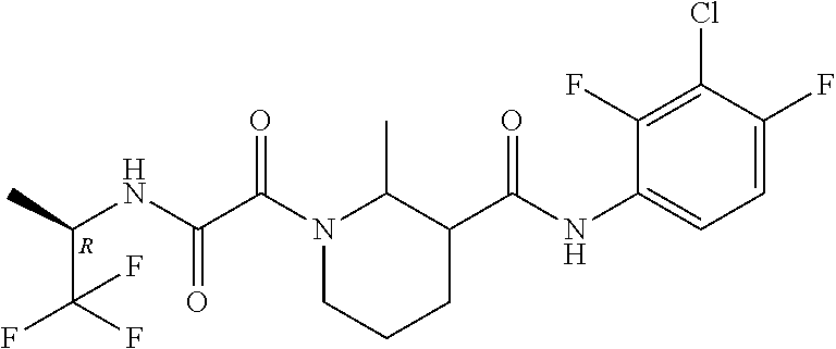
C1(C(NC2=CC=C(F)C(Cl)=C2F)=O)C(C)N(C(C(NC(C)C(F)(F)F)=O)=O)CCC1.[R]
